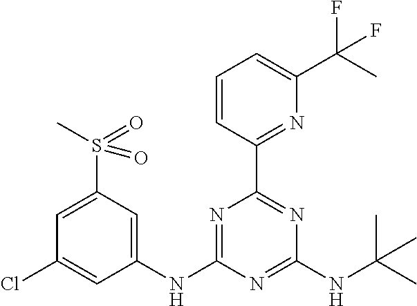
C1(NC2=NC(C3=NC(C(C)(F)F)=CC=C3)=NC(NC(C)(C)C)=N2)=CC(S(=O)(C)=O)=CC(Cl)=C1
